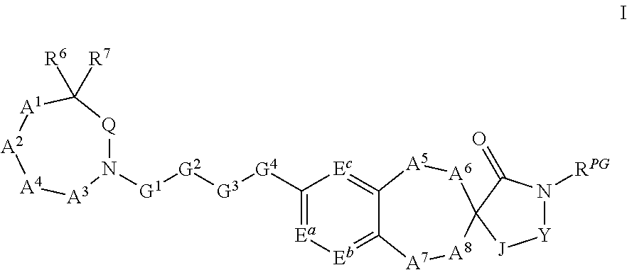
[Y]1N([RPG])C(=O)C2([J]1)[A6][A5]C1=[Ec]C([G4][G3][G2][G1]N3[Q]C([R7])([R6])[A1][A2][A4][A3]3)=[Ea][Eb]=C1[A7][A8]2
